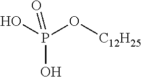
P(O)(O[C12H25])(O)=O
